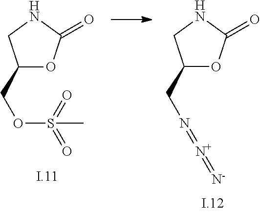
C1(COS(=O)(=O)C)OC(=O)NC1.C1(CN=[N+]=[N-])OC(=O)NC1
